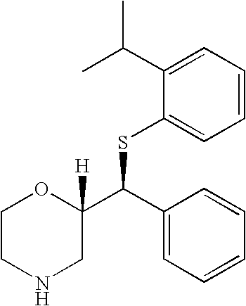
C1(C(C)C)=CC=CC=C1SC(C1([H])OCCNC1)C1=CC=CC=C1
